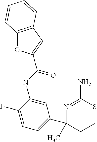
C1=C(F)C(NC(=O)C2=CC3=C(O2)C=CC=C3)=CC(C2(C)N=C(N)SCC2)=C1
